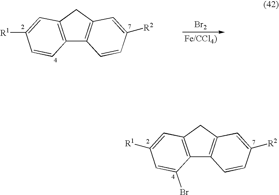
[Br2].C12=C(CC3=C1C=CC([R2])=C3)C=C([R1])C=C2.C12=C(CC3=C1C=CC([R2])=C3)C=C([R1])C=C2Br
